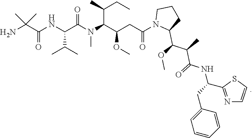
NC(C(NC(C(N(C(C(CC(N1C(C(OC)C(C)C(=O)NC(CC2=CC=CC=C2)C2=NC=CS2)CCC1)=O)OC)C(C)CC)C)=O)C(C)C)=O)(C)C
